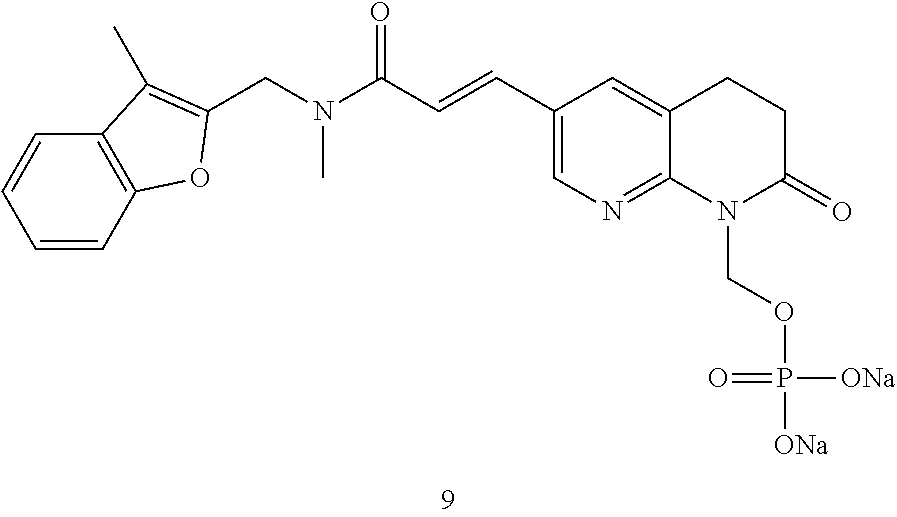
C(N(C(C=CC1=CN=C2C(=C1)CCC(=O)N2COP([ONa])(=O)[ONa])=O)C)C1=C(C)C2=C(C=CC=C2)O1
